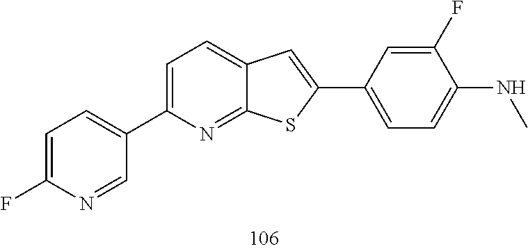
C1=C(F)N=CC(C2=CC=C3C(=N2)SC(C2=CC=C(NC)C(F)=C2)=C3)=C1
